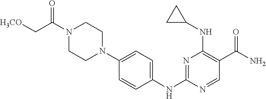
C1=CC(NC2=NC(NC3CC3)=C(C(N)=O)C=N2)=CC=C1N1CCN(C(=O)C[H3CO])CC1
